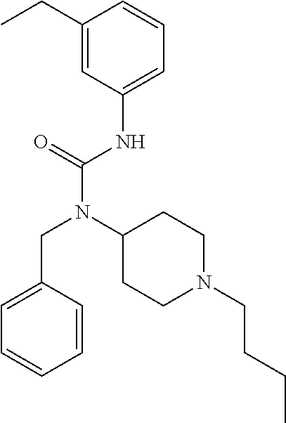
C1=C(CN(C(NC2=CC=CC(CC)=C2)=O)C2CCN(CCCC)CC2)C=CC=C1
